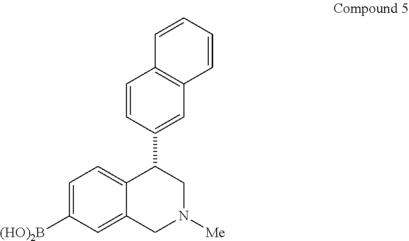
C1=CC(C2C3=CC=C([(HO)2B])C=C3CN([Me])C2)=CC2=C1C=CC=C2
